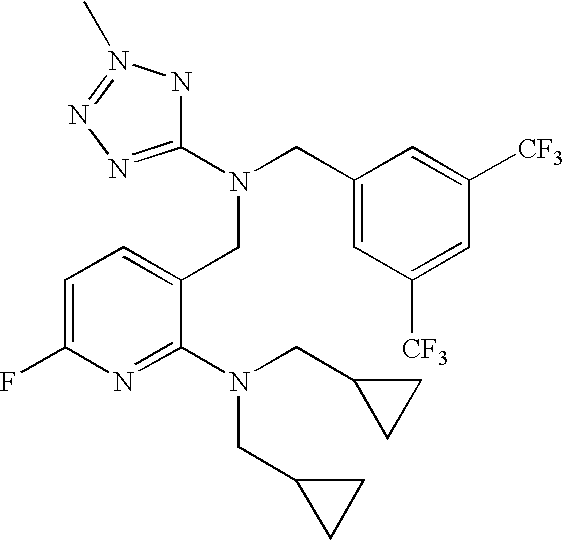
C1(F)=CC=C(CN(CC2=CC([CF3])=CC([CF3])=C2)C2=NN=N(C)N2)C(N(CC2CC2)CC2CC2)=N1
